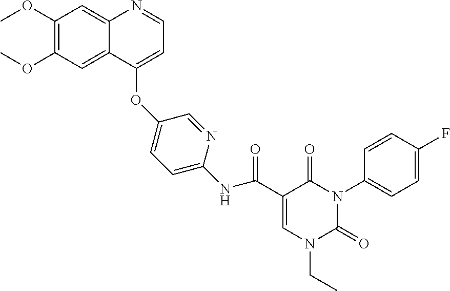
C1(OC)=C(OC)C=C2C(=C1)N=CC=C2OC1=CC=C(NC(C2=CN(CC)C(=O)N(C3=CC=C(F)C=C3)C2=O)=O)N=C1
